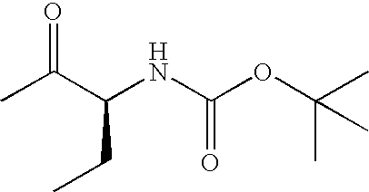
CC(C(NC(OC(C)(C)C)=O)CC)=O
